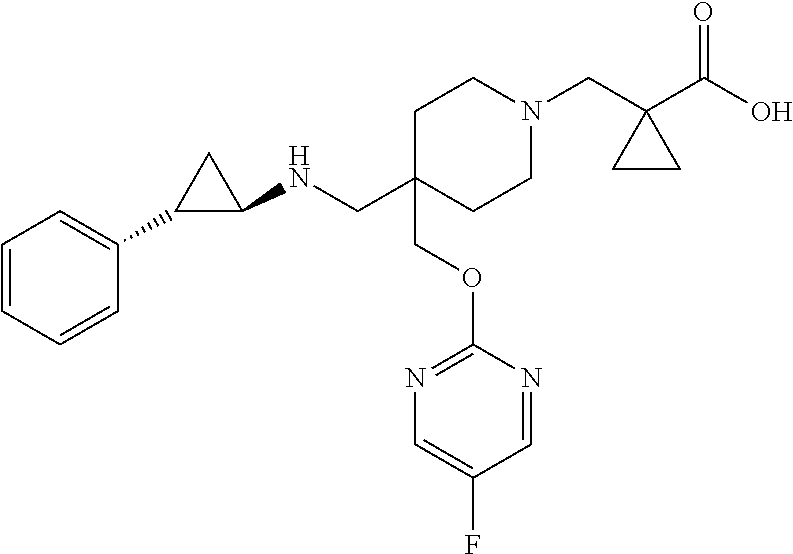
C1=CC=CC(C2C(NCC3(COC4=NC=C(F)C=N4)CCN(CC4(C(O)=O)CC4)CC3)C2)=C1
